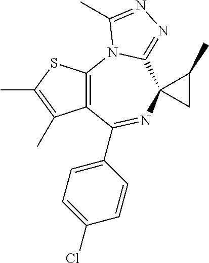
C12=C(N3C(=NN=C3C)C3(N=C1C1=CC=C(Cl)C=C1)CC3C)SC(C)=C2C
